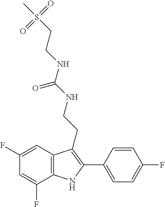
N(C(=O)NCCC1=C(C2=CC=C(F)C=C2)NC2=C1C=C(F)C=C2F)CCS(C)(=O)=O
